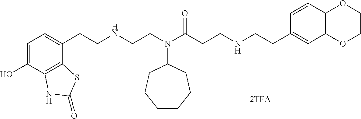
C1=C(O)C2=C(C(CCNCCN(C(CCNCCC3=CC4=C(C=C3)OCCO4)=O)C3CCCCCC3)=C1)SC(=O)N2
